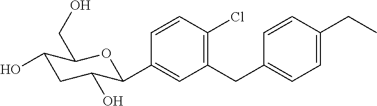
C1=CC(Cl)=C(CC2=CC=C(CC)C=C2)C=C1C1C(O)CC(O)C(CO)O1
